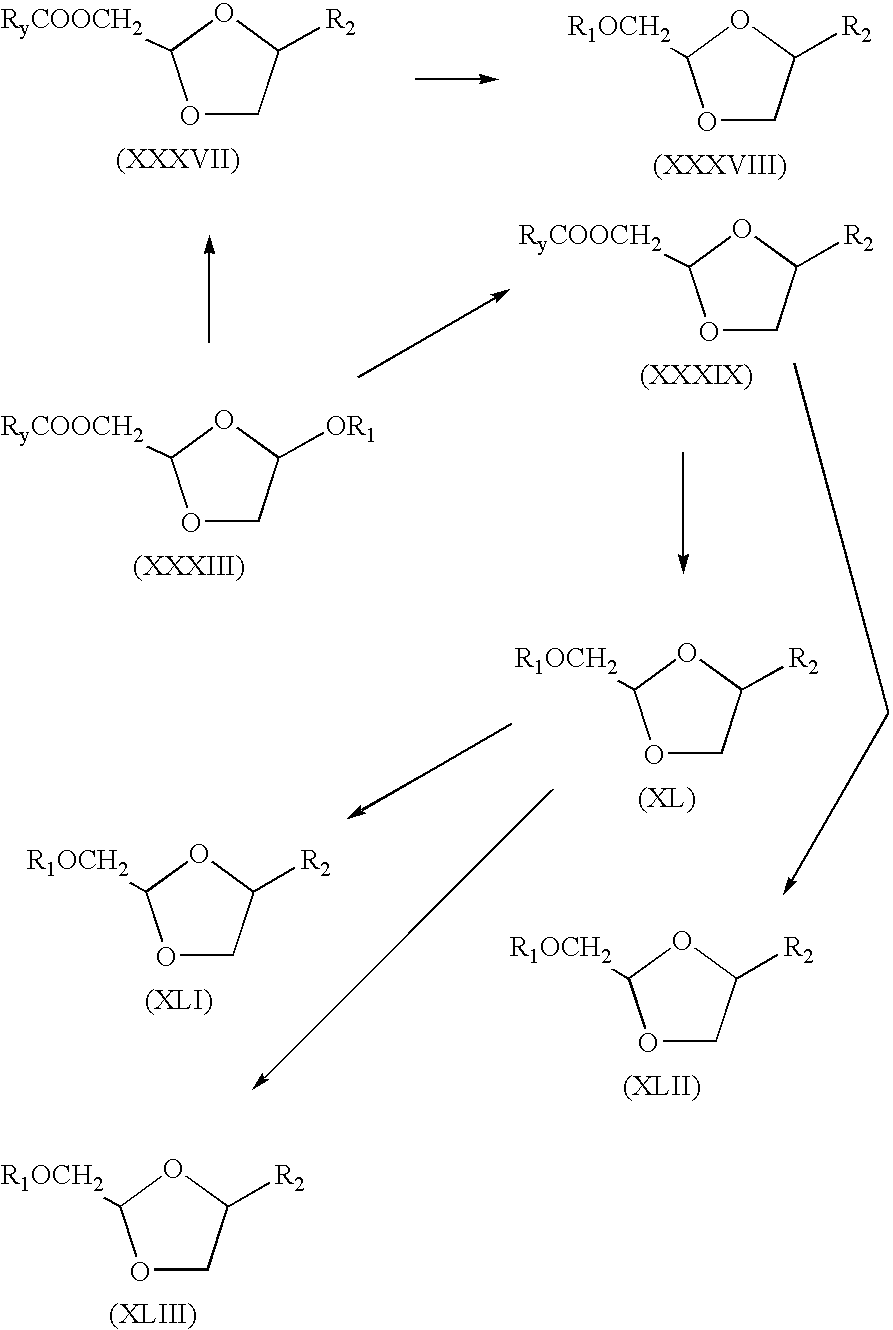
O1CC([R2])OC1[R1OCH2].O1CC([R2])OC1[R1OCH2].O1CC([R2])OC1[R1OCH2].O1CC([R2])OC1[R1OCH2].O1CC([R2])OC1[RyCOOCH2].O1CC([R2])OC1[R1OCH2].O1CC([OR1])OC1[RyCOOCH2].O1CC([R2])OC1[RyCOOCH2]
